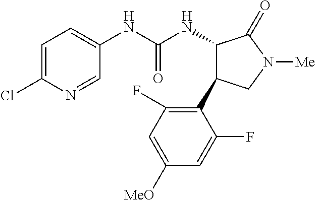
C1=C(Cl)N=CC(NC(NC2C(C3=C(F)C=C([MeO])C=C3F)CN([Me])C2=O)=O)=C1
